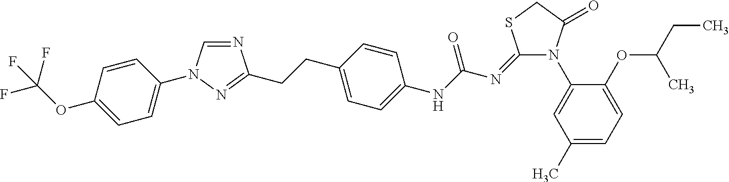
N1=CN(C2=CC=C(OC(F)(F)F)C=C2)N=C1CCC1=CC=C(NC(N=C2N(C3=CC(C)=CC=C3OC(CC)C)C(=O)CS2)=O)C=C1
